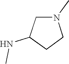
N1(C)CC(NC)CC1
